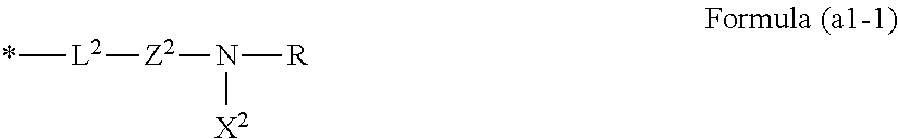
*[L2][Z2]N([X2])[R]
